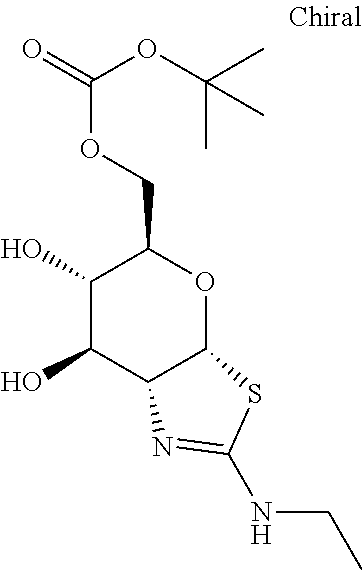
C1(O)C(O)C2C(OC1COC(OC(C)(C)C)=O)SC(NCC)=N2
